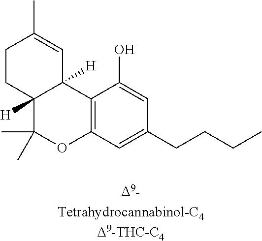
C1CC2([H])C([H])(C=C1C)C1=C(OC2(C)C)C=C(CCCC)C=C1O
